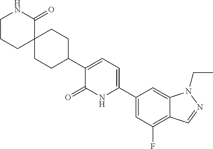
C1(C2=CC=C(C3CCC4(CC3)C(=O)NCCC4)C(=O)N2)=CC(F)=C2C(=C1)N(CC)N=C2
